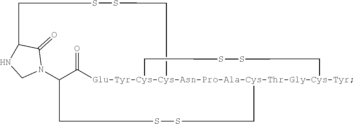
C1SSCC[Glu-Tyr-Cys-Cys-Asn-Pro-Ala-Cys-Thr-Gly-Cys-Tyr]23(C(=O)C1N1C(=O)C(NC1)CCSSCCCCC2)CSSC3
